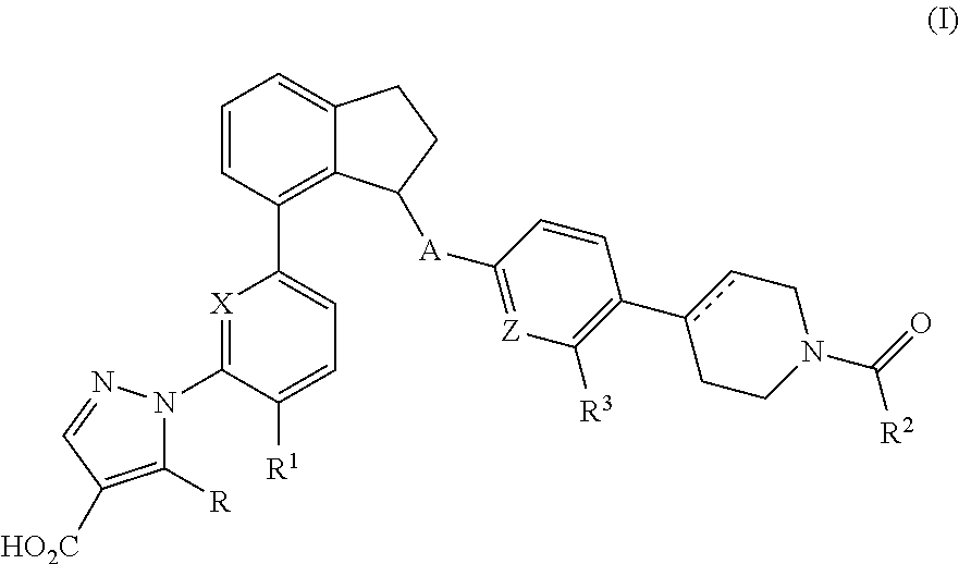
C1=CC(C2=CC=C([R1])C(N3C([R])=C([HO2C])C=N3)=[X]2)=C2C(=C1)CCC2[A]C1=[Z]C([R3])=C(c2cCN(C(=O)[R2])CC2)C=C1
